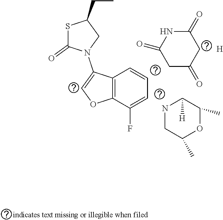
S1C(=O)N(C2=COC3=C2C=CC=C3F)CC1CC.C1(=O)NC(=O)CC(=O)C1.N1CC(C)OC(C)C1[H].[H]
